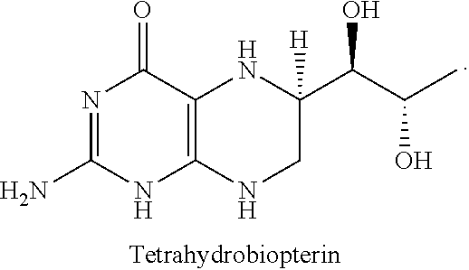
N1=C(N)NC2=C(C1=O)NC(C(C(C)O)O)([H])CN2
